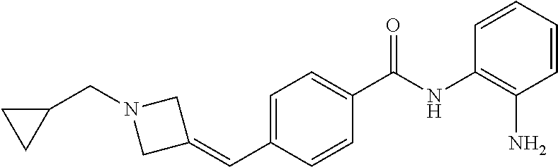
C1(C(NC2=C(N)C=CC=C2)=O)=CC=C(C=C2CN(CC3CC3)C2)C=C1
